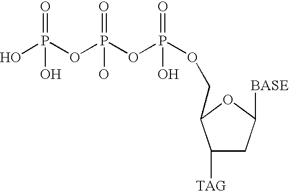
OP(OP(OP(=O)(O)OCC1C([TAG])CC([BASE])O1)(=O)O)(=O)O
